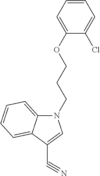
C1=CC=C(OCCCN2C3=CC=CC=C3C(C#N)=C2)C(Cl)=C1
